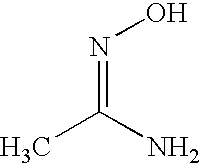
N(=C(N)C)O
